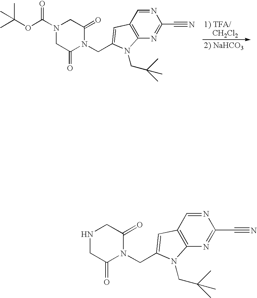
C12=C(N=C(C#N)N=C1)N(CC(C)(C)C)C(CN1C(=O)CN(C(OC(C)(C)C)=O)CC1=O)=C2.N1CC(=O)N(CC2=CC3=C(N=C(C#N)N=C3)N2CC(C)(C)C)C(=O)C1
